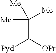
C(C([OPr])[Pyd])([Me])([Me])[Me]
